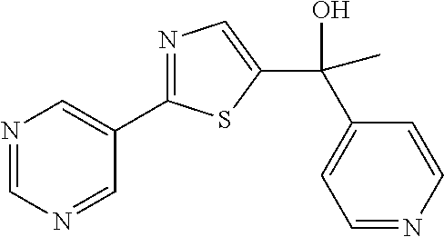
N1=CN=CC(C2=NC=C(C(C)(C3=CC=NC=C3)O)S2)=C1
